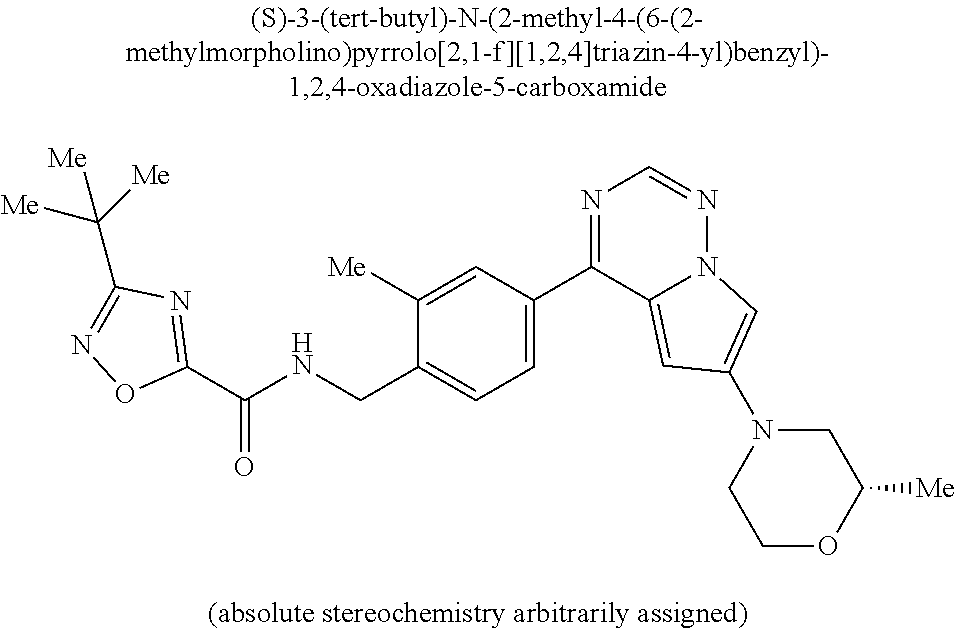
C1(C(NCC2=CC=C(C3=NC=NN4C3=CC(N3CCOC([Me])C3)=C4)C=C2[Me])=O)=NC(C([Me])([Me])[Me])=NO1
